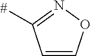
C1=CON=C1[#]
